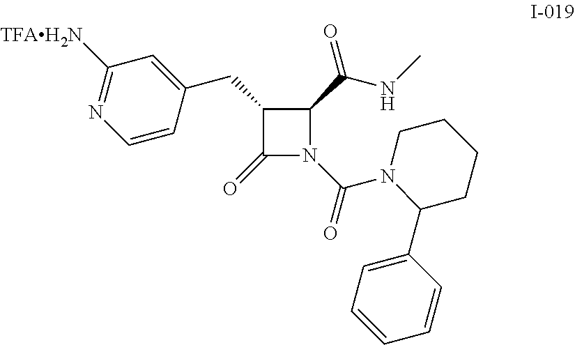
C1(CC2=CC([TFAH2N])=NC=C2)C(=O)N(C(=O)N2C(C3=CC=CC=C3)CCCC2)C1C(NC)=O
